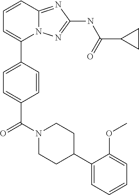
C1=CC2=NC(NC(C3CC3)=O)=NN2C(C2=CC=C(C(N3CCC(C4=CC=CC=C4OC)CC3)=O)C=C2)=C1
